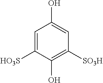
C1=C([HO3S])C(O)=C([SO3H])C=C1O
